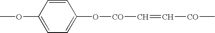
COC1=CC=C(O[CO]C=C[CO]C)C=C1
